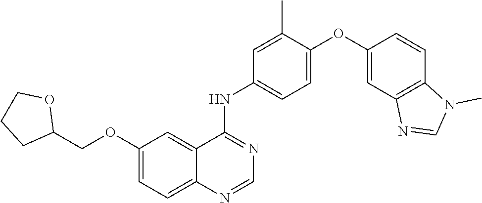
C1=C(OC2=CC3=C(C=C2)N(C)C=N3)C(C)=CC(NC2=NC=NC3=CC=C(OCC4OCCC4)C=C23)=C1
